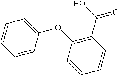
C1=CC(OC2=C(C(O)=O)C=CC=C2)=CC=C1
